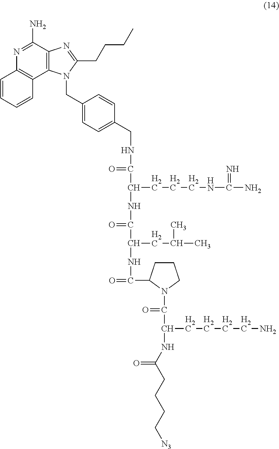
N1=C(N)C2=C(C3=C1C=CC=C3)N(CC1=CC=C(CNC(C(CCCNC(N)=N)NC(C(CC(C)C)NC(=O)C3CCCN3C(C(CCCCN)NC(CCCC[N3])=O)=O)=O)=O)C=C1)C(CCCC)=N2
